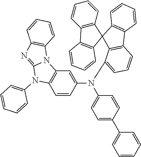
C12=C(C=CC(N(C3=CC=C(C4=CC=CC=C4)C=C3)C3=CC=CC4=C3C3(C5=C(C=CC=C5)C5=C3C=CC=C5)C3=C4C=CC=C3)=C1)N(C1=CC=CC=C1)C1=NC3=C(N21)C=CC=C3
